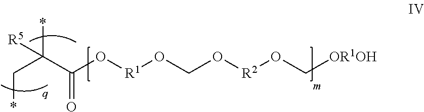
C(C(O[R1]OCO[R2]OC[OR1OH])=O)(C*)(*)[R5]
